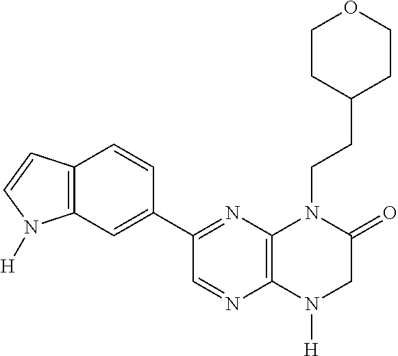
C12=C(N([H])CC(=O)N1CCC1CCOCC1)N=CC(C1=CC3=C(C=C1)C=CN3[H])=N2
